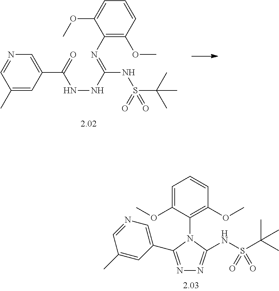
C1(N=C(NNC(=O)C2=CN=CC(C)=C2)NS(=O)(C(C)(C)C)=O)=C(OC)C=CC=C1OC.C1=C(OC)C(N2C(C3=CN=CC(C)=C3)=NN=C2NS(C(C)(C)C)(=O)=O)=C(OC)C=C1
